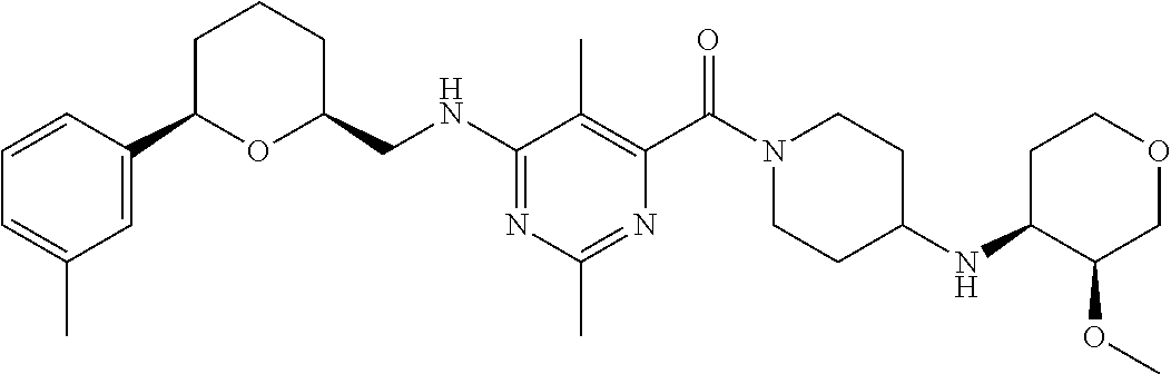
N(C1=NC(C)=NC(C(N2CCC(NC3C(OC)COCC3)CC2)=O)=C1C)CC1CCCC(C2=CC(C)=CC=C2)O1
